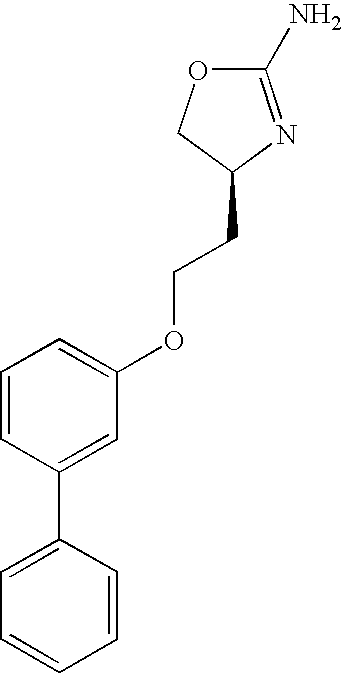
C1(N)=NC(CCOC2=CC=CC(C3=CC=CC=C3)=C2)CO1
